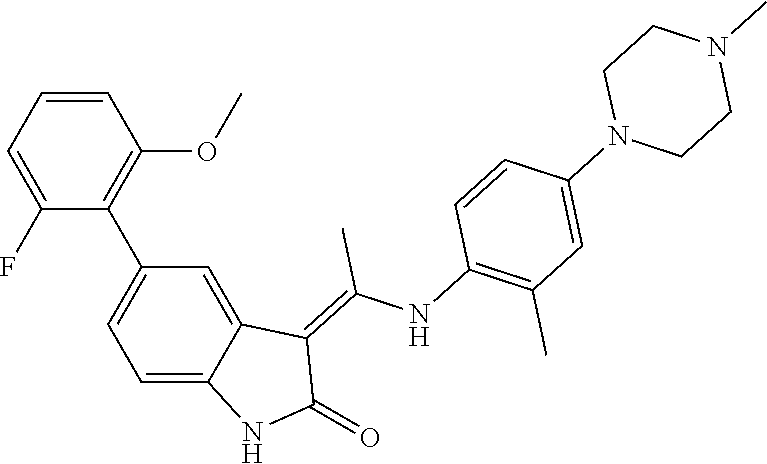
C1=CC=C(F)C(C2=CC=C3C(=C2)C(=C(NC2=C(C)C=C(N4CCN(C)CC4)C=C2)C)C(=O)N3)=C1OC
